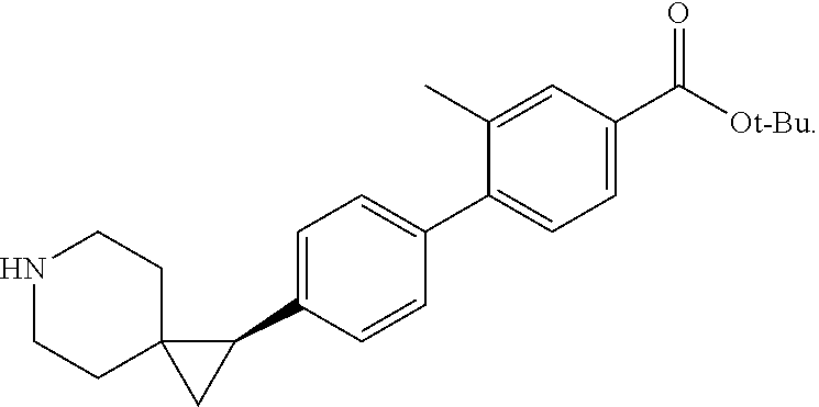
C1(C2=CC=C(C3=CC=C(C([Ot-Bu])=O)C=C3C)C=C2)C2(C1)CCNCC2
